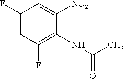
C1(F)=CC(F)=C(NC(=O)C)C([NO2])=C1
